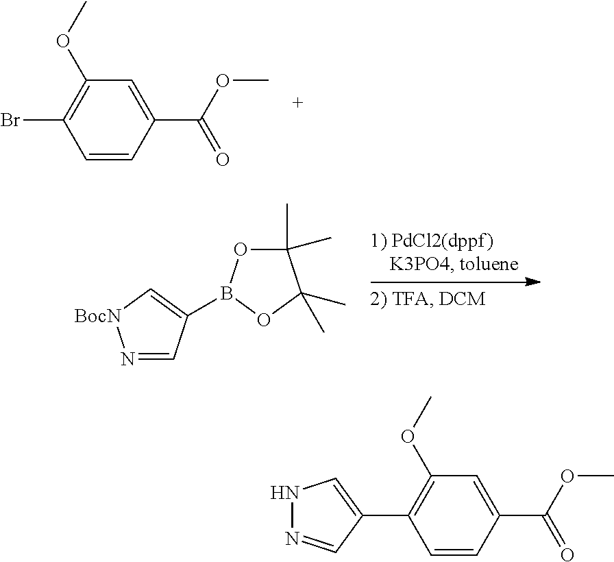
C1=CC(C(OC)=O)=CC(OC)=C1Br.N1=CC(B2OC(C)(C)C(C)(C)O2)=C[BocN]1.C1=CC(C(OC)=O)=CC(OC)=C1C1=CNN=C1
